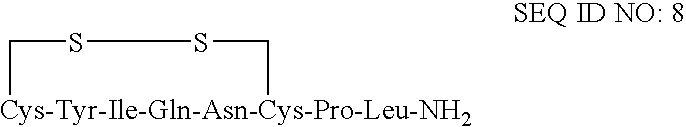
[Cys-Tyr-Ile-Gln-Asn-Cys-Pro-Leu-NH2]1CSSC1
